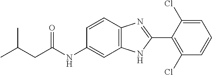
O=C(NC1=CC2=C(C=C1)N=C(C1=C(Cl)C=CC=C1Cl)N2)CC(C)C
